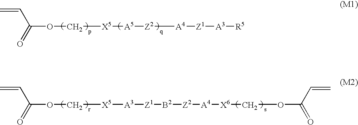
C=CC(OC[X5][A5][Z2][A4][Z1][A3][R5])=O.O(C[X5][A3][Z1][B2][Z2][A4][X6]COC(=O)C=C)C(C=C)=O
